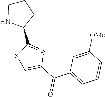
C1NC(C2=NC(C(C3=CC=CC([OMe])=C3)=O)=CS2)CC1
